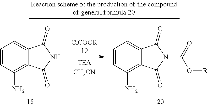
C1=CC(N)=C2C(=C1)C(=O)NC2=O.C1=CC(N)=C2C(=C1)C(=O)N(C(O[R])=O)C2=O
